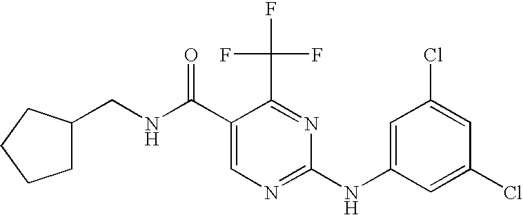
N(C(C1=CN=C(NC2=CC(Cl)=CC(Cl)=C2)N=C1C(F)(F)F)=O)CC1CCCC1
